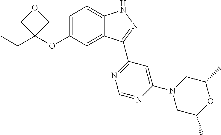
O(C1=CC=C2C(=C1)C(C1=NC=NC(N3CC(C)OC(C)C3)=C1)=NN2)C1(CC)COC1
